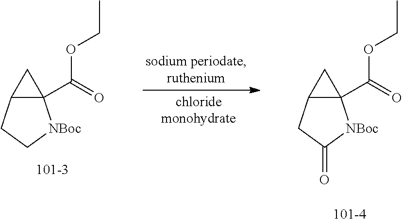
C12(C(OCC)=O)C(CC[NBoc]1)C2.C12(C(OCC)=O)C(CC(=O)[NBoc]1)C2
